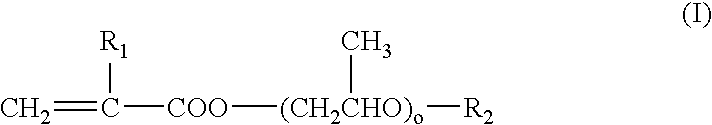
C=C([COO][(CH2CHO)o](C)[R2])[R1]
